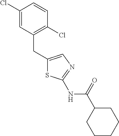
C1(Cl)=CC(CC2=CN=C(NC(C3CCCCC3)=O)S2)=C(Cl)C=C1
